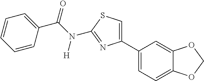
C1(C2=CSC(N(C(=O)C3=CC=CC=C3)[H])=N2)=CC=C2C(=C1)OCO2
